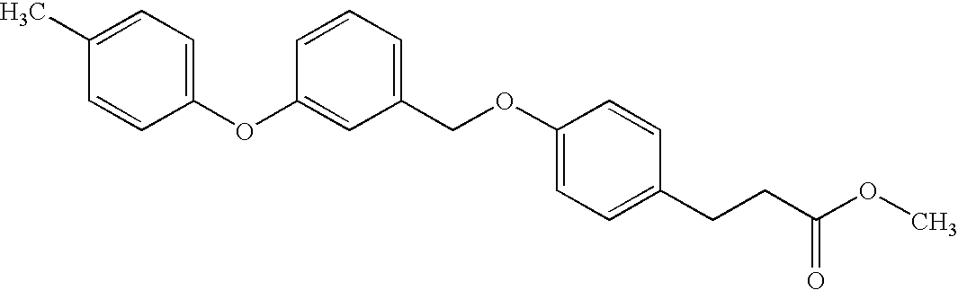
C1(C)=CC=C(OC2=CC(COC3=CC=C(CCC(OC)=O)C=C3)=CC=C2)C=C1
